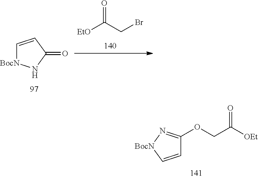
[EtO]C(CBr)=O.C1=CC(=O)N[BocN]1.C1=C[BocN]N=C1OCC([OEt])=O
